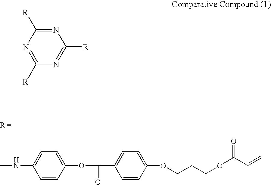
CNC1=CC=C(OC(=O)C2=CC=C(OCCCOC(C=C)=O)C=C2)C=C1.C1([R])=NC([R])=NC([R])=N1
